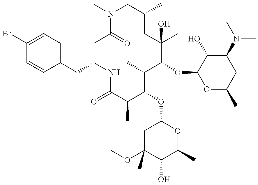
C1(Br)=CC=C(CC2NC(=O)C(C)C(OC3CC(OC)(C)C(O)C(C)O3)C(C)C(OC3OC(C)CC(N(C)C)C3O)C(C)(O)CC(C)CN(C)C(=O)C2)C=C1
